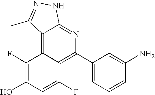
C1(F)=C(O)C=C(F)C2=C(C3=CC=CC(N)=C3)N=C3C(=C12)C(C)=NN3
